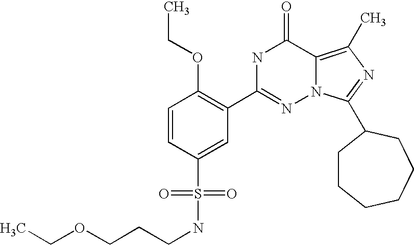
C(CCOCC)NS(C1=CC(C2=NN3C(=C(C)N=C3C3CCCCCC3)C(=O)N2)=C(OCC)C=C1)(=O)=O
